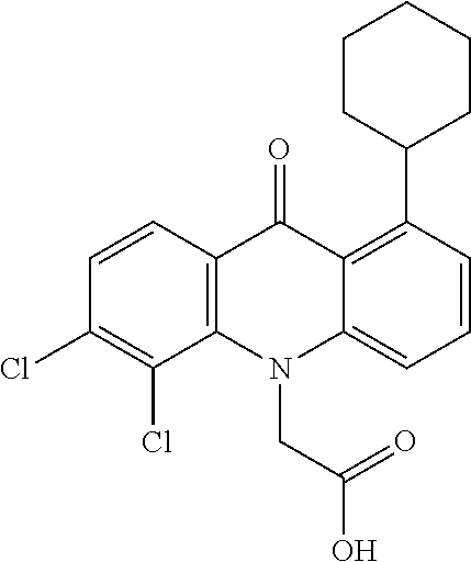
C12=C(N(CC(=O)O)C3=CC=CC(C4CCCCC4)=C3C1=O)C(Cl)=C(Cl)C=C2
